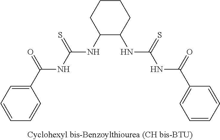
C1CCC(NC(=S)NC(=O)C2=CC=CC=C2)C(NC(=S)NC(=O)C2=CC=CC=C2)C1
